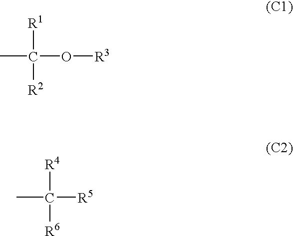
CC(O[R3])([R1])[R2].CC([R5])([R4])[R6]
